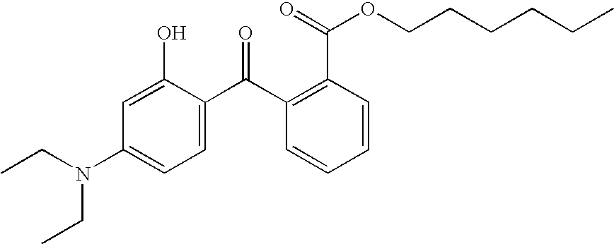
C1(N(CC)CC)=CC=C(C(=O)C2=C(C(OCCCCCC)=O)C=CC=C2)C(O)=C1
